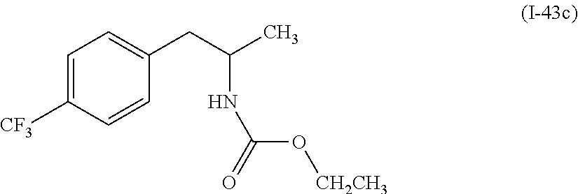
C1=CC([CF3])=CC=C1CC(NC(=O)O[CH2CH3])C
